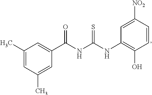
C1(C)=CC(C)=CC(C(NC(NC2=C(O)C=CC([NO2])=C2)=S)=O)=C1
